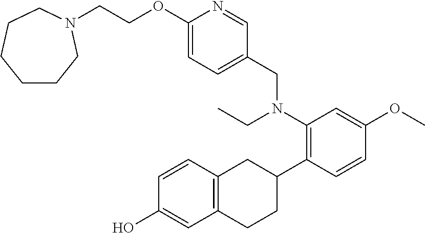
C12=C(C=CC(O)=C1)CC(C1=C(N(CC)CC3=CC=C(OCCN4CCCCCC4)N=C3)C=C(OC)C=C1)CC2
